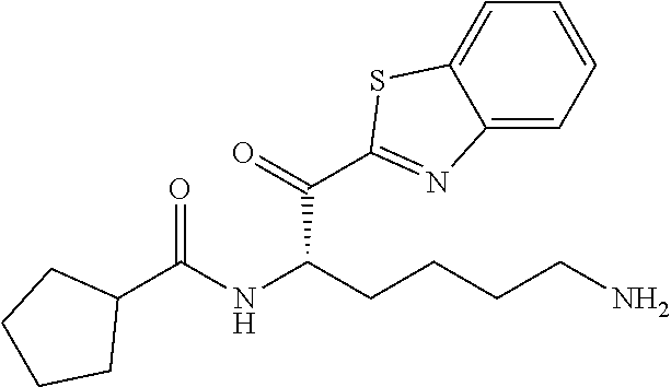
N1=C(C(C(CCCCN)NC(C2CCCC2)=O)=O)SC2=CC=CC=C12
